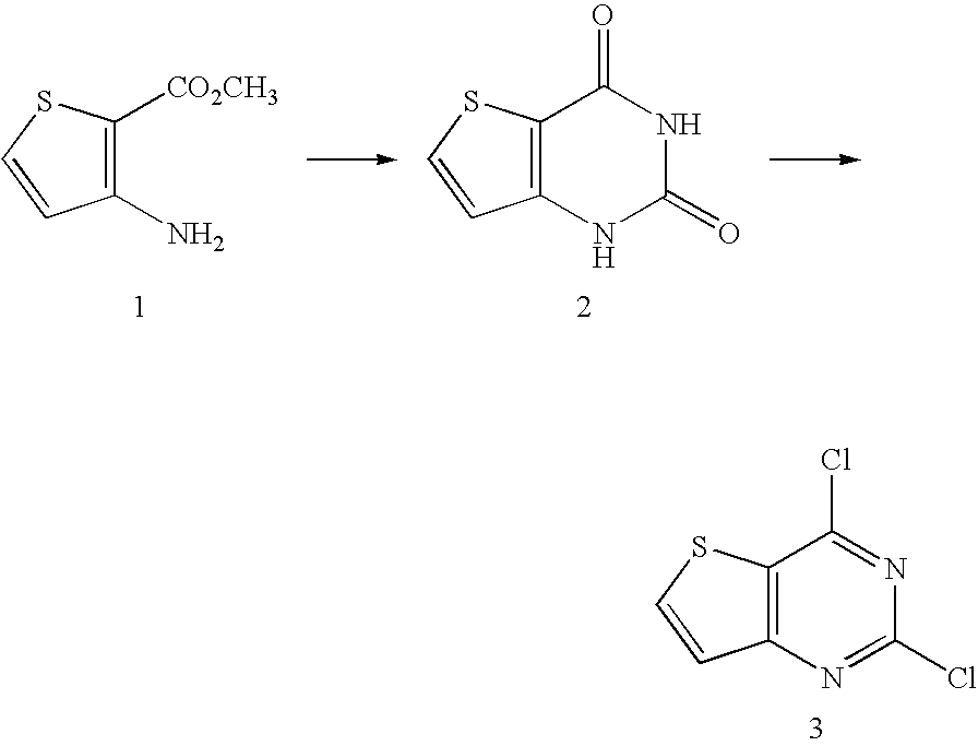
C12=C(SC=C1)C(Cl)=NC(Cl)=N2.C1(N)=C([CO2CH3])SC=C1.C12=C(SC=C1)C(=O)NC(=O)N2
